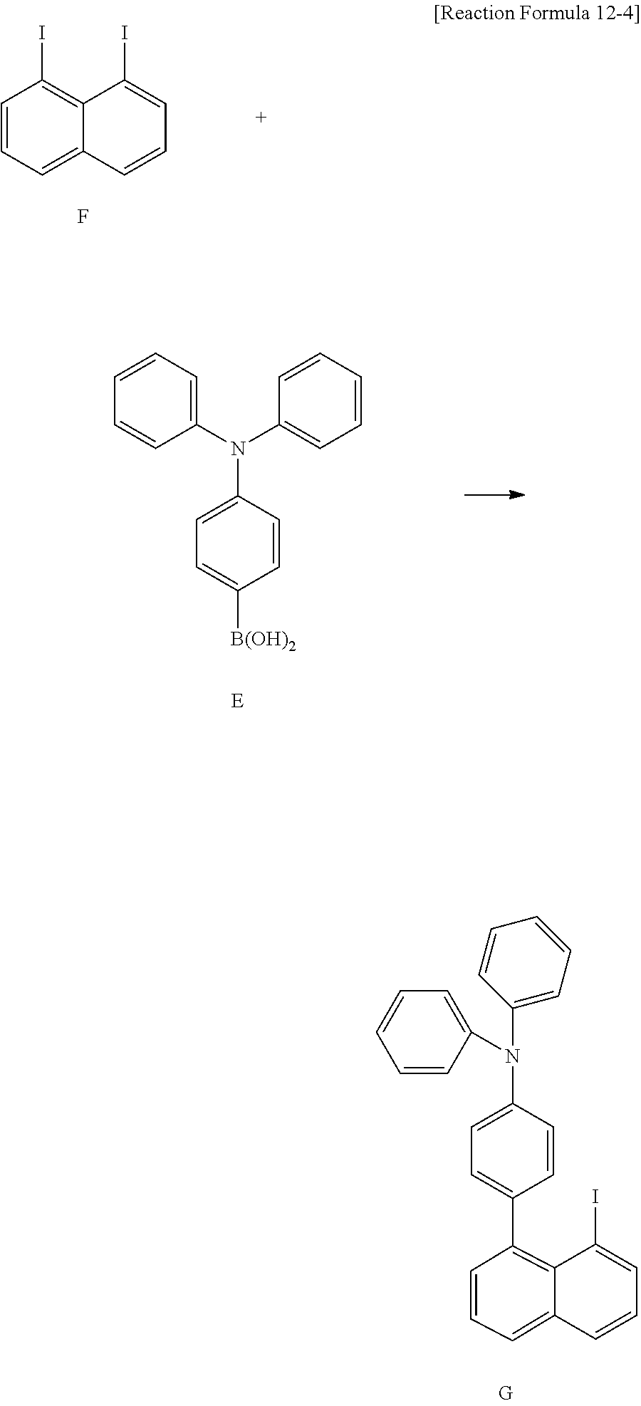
C1=CC=C2C(=C1I)C(I)=CC=C2.F.C1(C2=CC=C(N(C3=CC=CC=C3)C3=CC=CC=C3)C=C2)=C2C(=CC=C1)C=CC=C2I.C1=CC=C(N(C2=CC=CC=C2)C2=CC=C([B(OH)2])C=C2)C=C1
